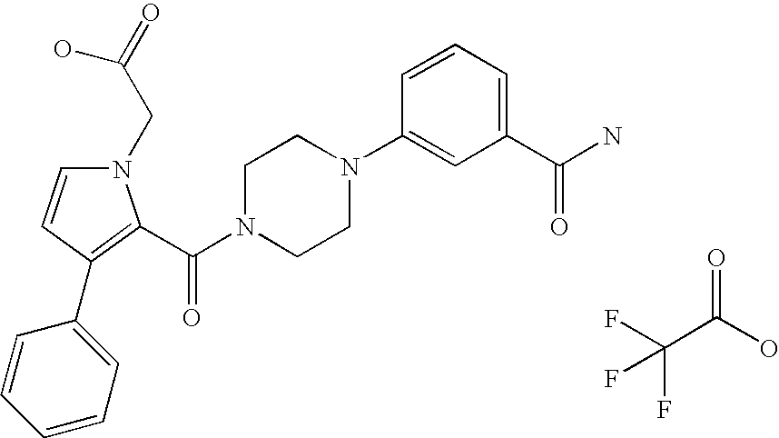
N1(CC(=O)O)C=CC(C2=CC=CC=C2)=C1C(N1CCN(C2=CC(C(=O)N)=CC=C2)CC1)=O.FC(C(O)=O)(F)F
